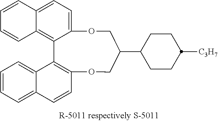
C1(C2COC3=CC=C4C(=C3C3=C(C=CC5=CC=CC=C53)OC2)C=CC=C4)CCC([C3H7])CC1
